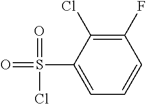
C1(F)=C(Cl)C(S(=O)(=O)Cl)=CC=C1
